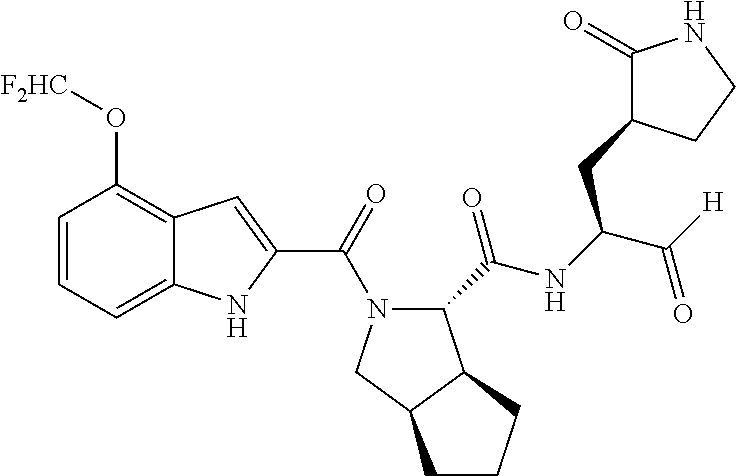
C1=CC=C2C(=C1O[F2HC])C=C(C(=O)N1C(C(=O)NC(C([H])=O)CC3C(=O)NCC3)C3C(C1)CCC3)N2
